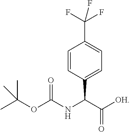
C1=CC(C(C([OH])=O)NC(OC(C)(C)C)=O)=CC=C1C(F)(F)F
